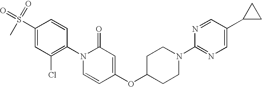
C1=CC(N2C=CC(OC3CCN(C4=NC=C(C5CC5)C=N4)CC3)=CC2=O)=C(Cl)C=C1S(C)(=O)=O
